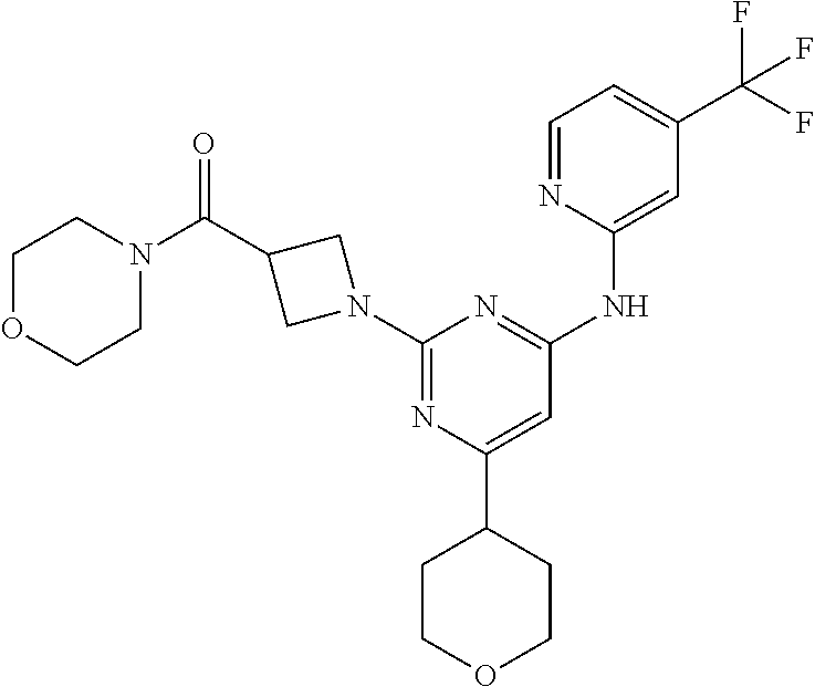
C1(N2CC(C(N3CCOCC3)=O)C2)=NC(C2CCOCC2)=CC(NC2=CC(C(F)(F)F)=CC=N2)=N1
